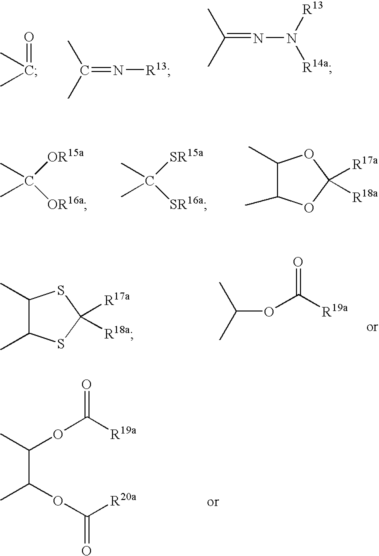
O=C(C)C.C(=N[R13])(C)C.C(=NN([R13])[R14a])(C)C.[OR15a]C([OR16a])(C)C.[SR15a]C([SR16a])(C)C.C1(C)C(C)OC([R17a])([R18a])O1.C1(C)C(C)SC([R17a])([R18a])S1.O(C([R19a])=O)C(C)C.C(C(C)OC([R20a])=O)(C)OC([R19a])=O
